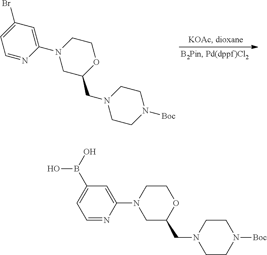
C1C(CN2CCN([Boc])CC2)OCCN1C1=CC(Br)=CC=N1.C1=NC(N2CC(CN3CCN([Boc])CC3)OCC2)=CC(B(O)O)=C1
